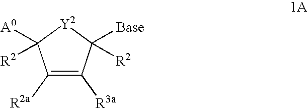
C1([R2a])=C([R3a])C([Base])([R2])[Y2]C1([A0])[R2]
